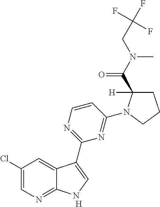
[H].C1(Cl)=CN=C2C(=C1)C(C1=NC=CC(N3C(C(N(CC(F)(F)F)C)=O)([H])CCC3)=N1)=CN2
